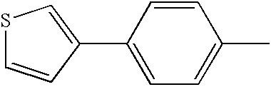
S1C=CC(C2=CC=C(C)C=C2)=C1
